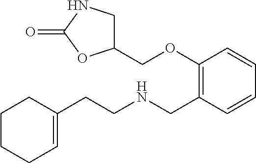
C1(CCNCC2=C(OCC3CNC(=O)O3)C=CC=C2)=CCCCC1
